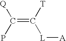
C(=C([T])[L][A])(P)[Q]
